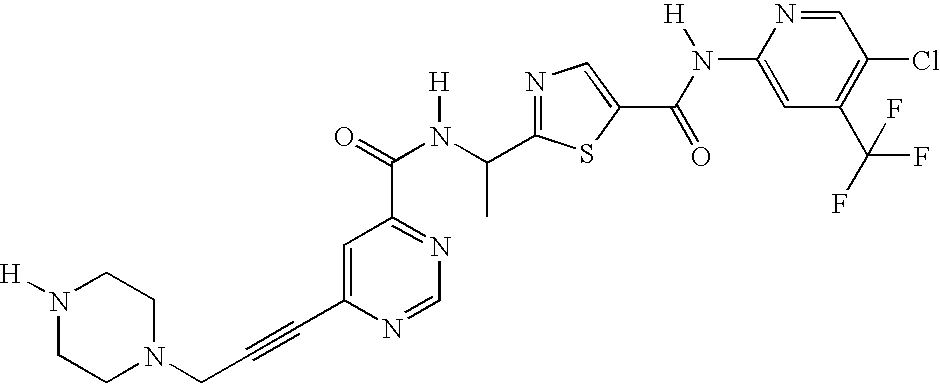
N1=C(C(N(C(=O)C2=NC=NC(C#CCN3CCN([H])CC3)=C2)[H])C)SC(C(N([H])C2=CC(C(F)(F)F)=C(Cl)C=N2)=O)=C1
